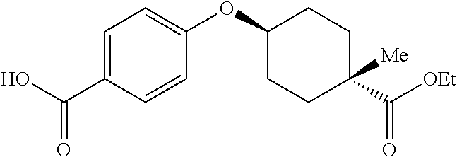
C1=C(C(O)=O)C=CC(OC2CCC([Me])(C([OEt])=O)CC2)=C1
